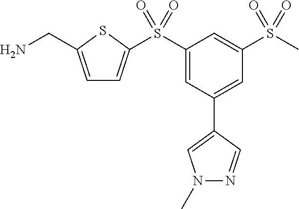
C1=C(CN)SC(S(C2=CC(C3=CN(C)N=C3)=CC(S(C)(=O)=O)=C2)(=O)=O)=C1
